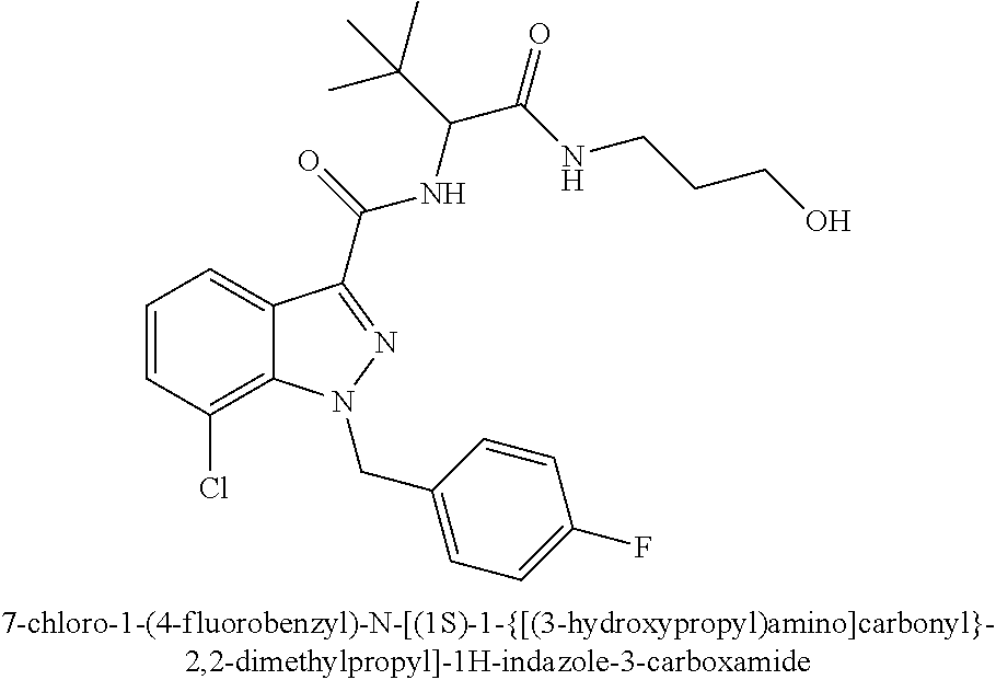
C1=CC(Cl)=C2C(=C1)C(C(=O)NC(C(NCCCO)=O)C(C)(C)C)=NN2CC1=CC=C(F)C=C1
